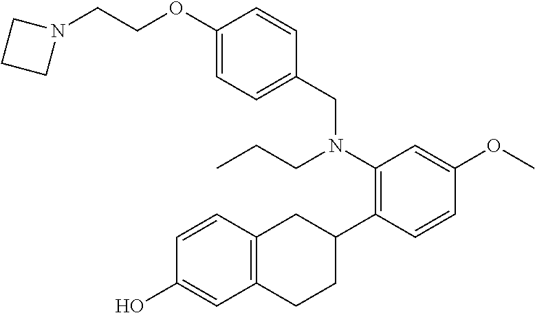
N1(CCOC2=CC=C(CN(C3=C(C4CC5=C(CC4)C=C(O)C=C5)C=CC(OC)=C3)CCC)C=C2)CCC1
